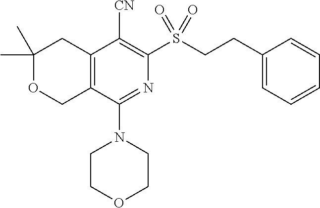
C1(C)(C)OCC2=C(C1)C([CN])=C(S(CCC1=CC=CC=C1)(=O)=O)N=C2N1CCOCC1
